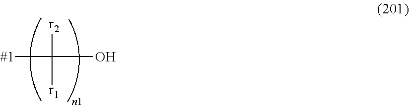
[#1]C([r2])([r1])O
